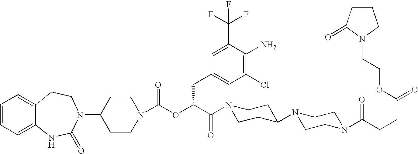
C1=CC=C2C(=C1)CCN(C1CCN(C(OC(C(N3CCC(N4CCN(C(CCC(=O)OCCN5C(=O)CCC5)=O)CC4)CC3)=O)CC3=CC(Cl)=C(N)C(C(F)(F)F)=C3)=O)CC1)C(=O)N2
